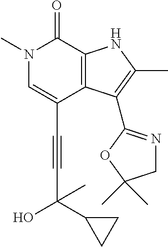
C(C1=CN(C)C(=O)C2=C1C(C1=NCC(C)(C)O1)=C(C)N2)#CC(C1CC1)(C)O
